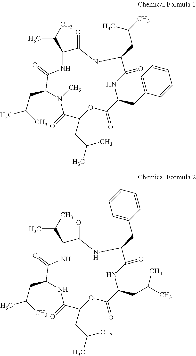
C1=CC=C(CC2C(=O)OC(CC(C)C)C(=O)N(C)C(CC(C)C)C(=O)NC(C(C)C)C(=O)NC(CC(C)C)C(=O)N2)C=C1.C(C1C(=O)OC(CC(C)C)C(=O)NC(CC(C)C)C(=O)NC(C(C)C)C(=O)NC(CC2=CC=CC=C2)C(=O)N1)C(C)C
